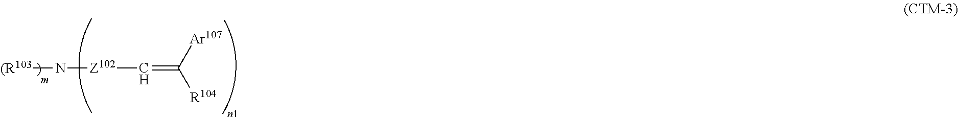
[(R103]N[Z102]C=C([R104])[Ar107]
